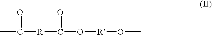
CC(=O)[R]C(=O)O[R]OC
